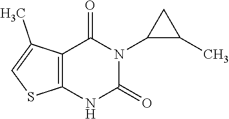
C12=C(NC(=O)N(C3C(C)C3)C1=O)SC=C2C
